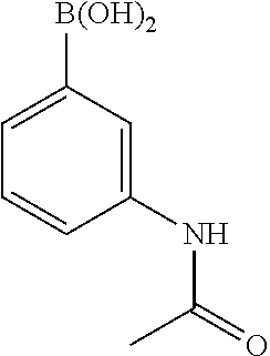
C1(NC(=O)C)=CC([B(OH)2])=CC=C1
